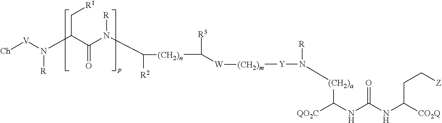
C(CC[Z])([CO2Q])NC(=O)NC([QO2C])[(CH2)a]N([Y][(CH2)m][W]C([(CH2)n]C([R2])N([R])C(=O)C(C[R1])N([V][Ch])[R])[R3])[R]
